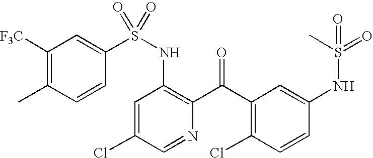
C1([F3C])=C(C)C=CC(S(NC2=C(C(C3=C(Cl)C=CC(NS(C)(=O)=O)=C3)=O)N=CC(Cl)=C2)(=O)=O)=C1
